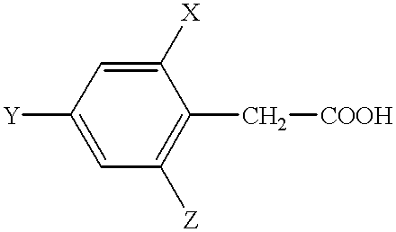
[Y]C1=CC([Z])=C(C[COOH])C([X])=C1
